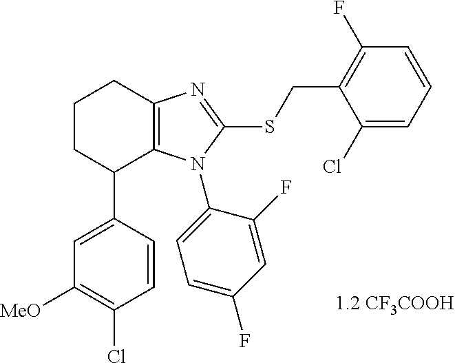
C1([MeO])=C(Cl)C=CC(C2C3=C(CCC2)N=C(SCC2=C(F)C=CC=C2Cl)N3C2=CC=C(F)C=C2F)=C1
